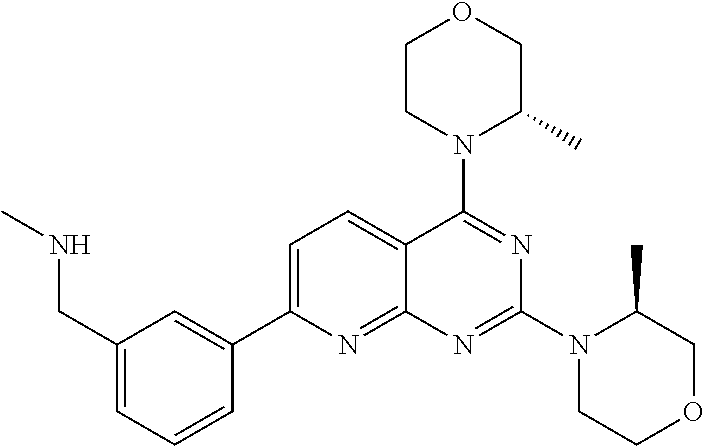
C1(CNC)=CC=CC(C2=CC=C3C(=N2)N=C(N2CCOCC2C)N=C3N2C(C)COCC2)=C1
